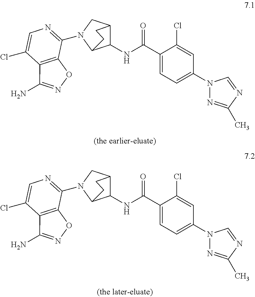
C1(C(NC2C3CN(C4=NC=C(Cl)C5=C4ON=C5N)C2CC3)=O)=CC=C(N2N=C(C)N=C2)C=C1Cl.C1(C(NC2C3CN(C4=NC=C(Cl)C5=C4ON=C5N)C2CC3)=O)=CC=C(N2N=C(C)N=C2)C=C1Cl
